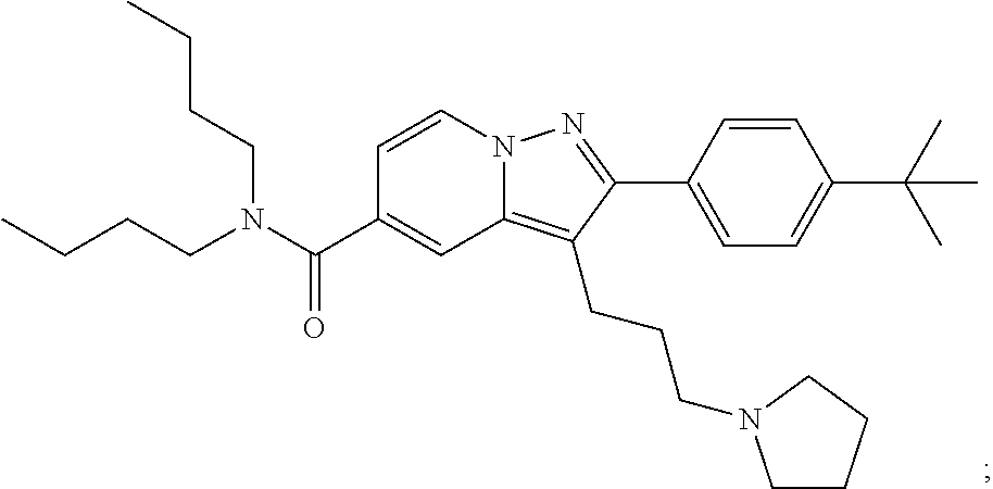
N12C(=C(CCCN3CCCC3)C(C3=CC=C(C(C)(C)C)C=C3)=N1)C=C(C(N(CCCC)CCCC)=O)C=C2
